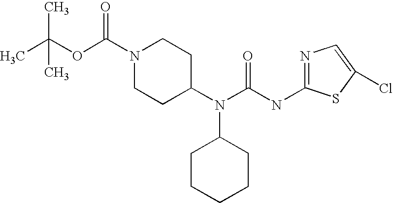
N1(C(OC(C)(C)C)=O)CCC(N(C(NC2=NC=C(Cl)S2)=O)C2CCCCC2)CC1
